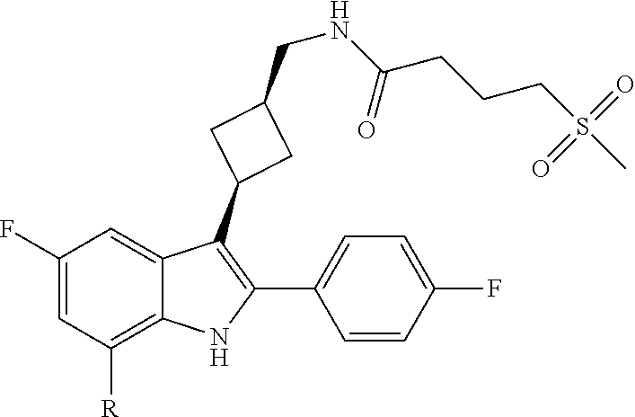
CS(=O)(CCCC(=O)NCC1CC(C2=C(C3=CC=C(F)C=C3)NC3=C([R])C=C(F)C=C23)C1)=O
